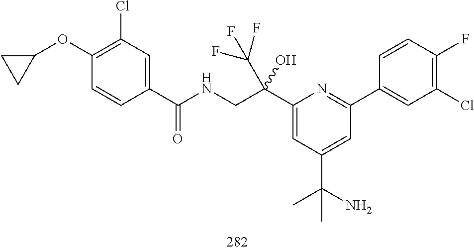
C1(C(NCC(C2=CC(C(N)(C)C)=CC(C3=CC(Cl)=C(F)C=C3)=N2)(O)C(F)(F)F)=O)=CC(Cl)=C(OC2CC2)C=C1
